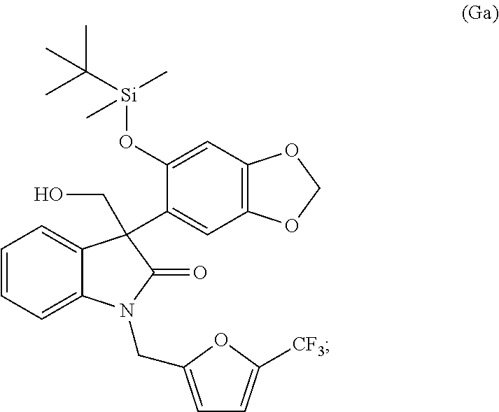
C12=C(C=C(O[Si](C(C)(C)C)(C)C)C(C3(CO)C4=CC=CC=C4N(CC4=CC=C([CF3])O4)C3=O)=C1)OCO2
